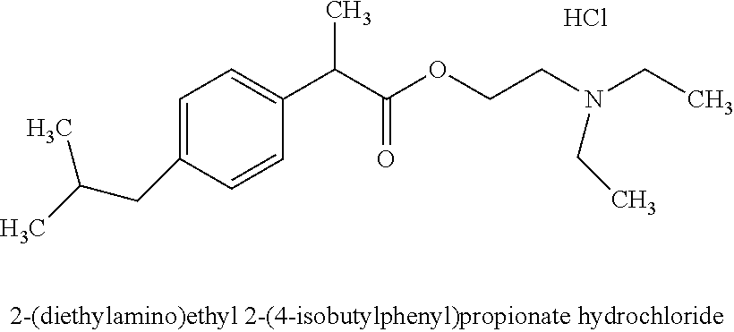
C1=C(CC(C)C)C=CC(C(C(OCCN(CC)CC)=O)C)=C1.Cl
